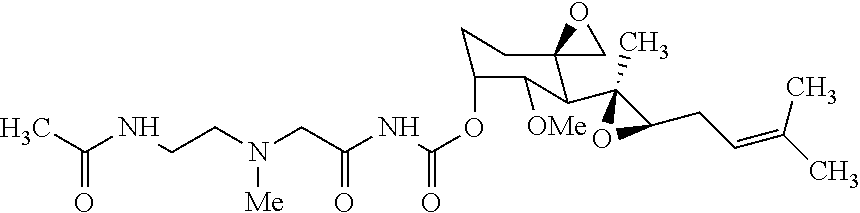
CC(NCCN([Me])CC(NC(OC1CCC2(C(C3(C)C(CC=C(C)C)O3)C1[OMe])CO2)=O)=O)=O
